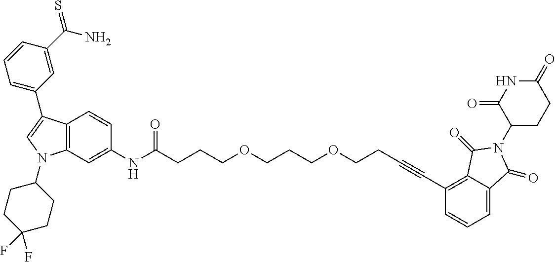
C12=C(C=C(NC(CCCOCCCOCCC#CC3=C4C(=CC=C3)C(=O)N(C3CCC(=O)NC3=O)C4=O)=O)C=C1)N(C1CCC(F)(F)CC1)C=C2C1=CC=CC(C(N)=S)=C1
